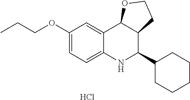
C12=CC(OCCC)=CC=C1NC(C1CCCCC1)C1C2OCC1.Cl
